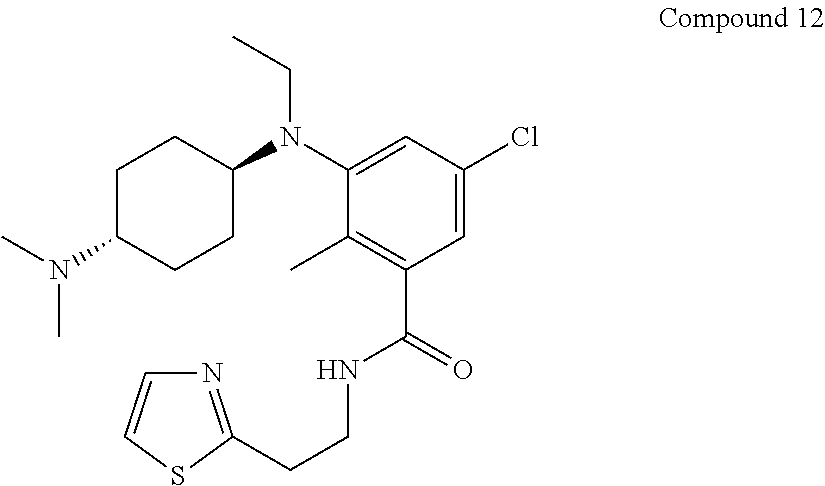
C1C(N(C)C)CCC(N(C2=CC(Cl)=CC(C(NCCC3=NC=CS3)=O)=C2C)CC)C1
